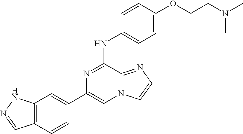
C1(C2=CC3=C(C=C2)C=NN3)=CN2C(=NC=C2)C(NC2=CC=C(OCCN(C)C)C=C2)=N1
